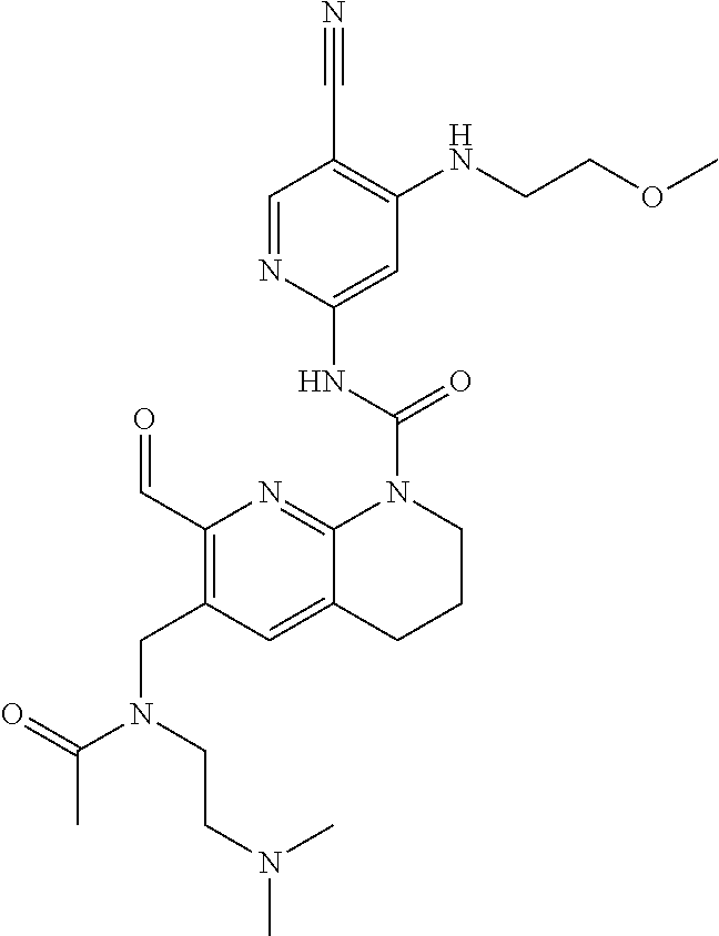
C1=NC(NC(=O)N2C3=NC(C=O)=C(CN(C(C)=O)CCN(C)C)C=C3CCC2)=CC(NCCOC)=C1C#N
